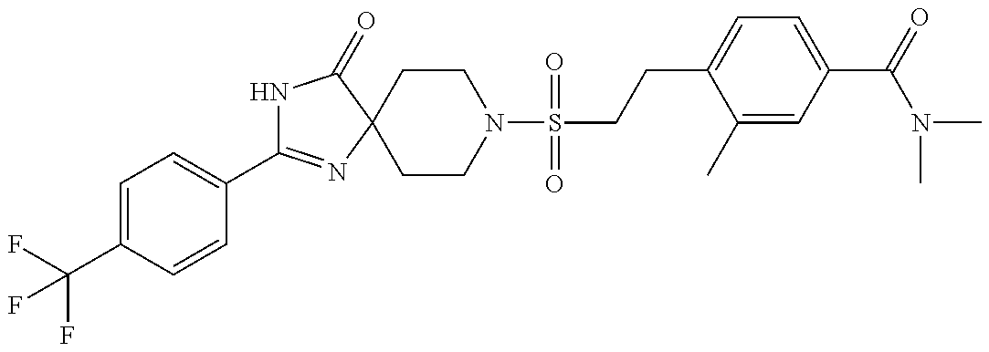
N1C(C2=CC=C(C(F)(F)F)C=C2)=NC2(C1=O)CCN(S(CCC1=CC=C(C(N(C)C)=O)C=C1C)(=O)=O)CC2
